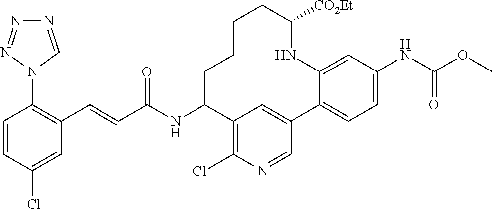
C(C(NC1C2=C(Cl)N=CC(=C2)C2=CC=C(NC(OC)=O)C=C2NC([CO2Et])CCCC1)=O)=CC1=C(N2C=NN=N2)C=CC(Cl)=C1
